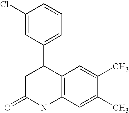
C12=C(NC(=O)CC1C1=CC=CC(Cl)=C1)C=C(C)C(C)=C2
